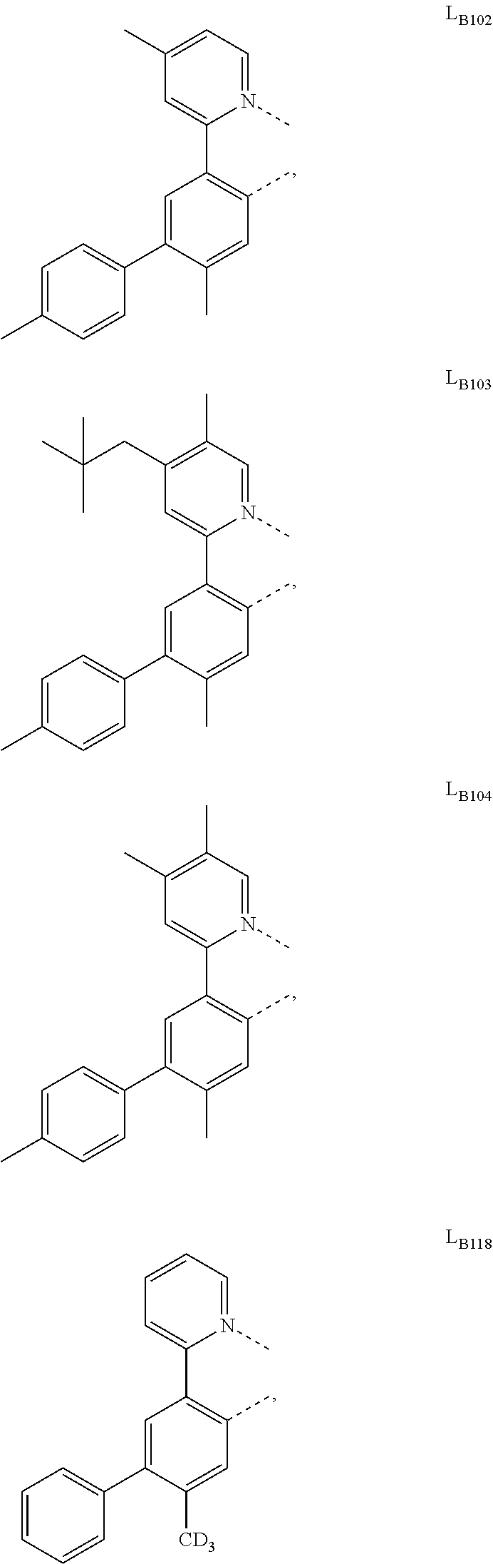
CC1=C(C2=CC(C)=CC=N2C)C=C(C2=CC=C(C)C=C2)C(C)=C1.CC1=C(C2=CC(CC(C)(C)C)=C(C)C=N2C)C=C(C2=CC=C(C)C=C2)C(C)=C1.CC1=C(C2=CC(C)=C(C)C=N2C)C=C(C2=CC=C(C)C=C2)C(C)=C1.CC1=C(C2=CC=CC=N2C)C=C(C2=CC=CC=C2)C([CD3])=C1
